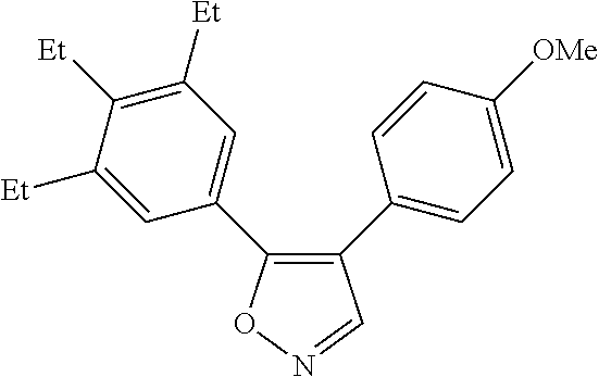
C1(C2=CC=C([OMe])C=C2)=C(C2=CC([Et])=C([Et])C([Et])=C2)ON=C1
